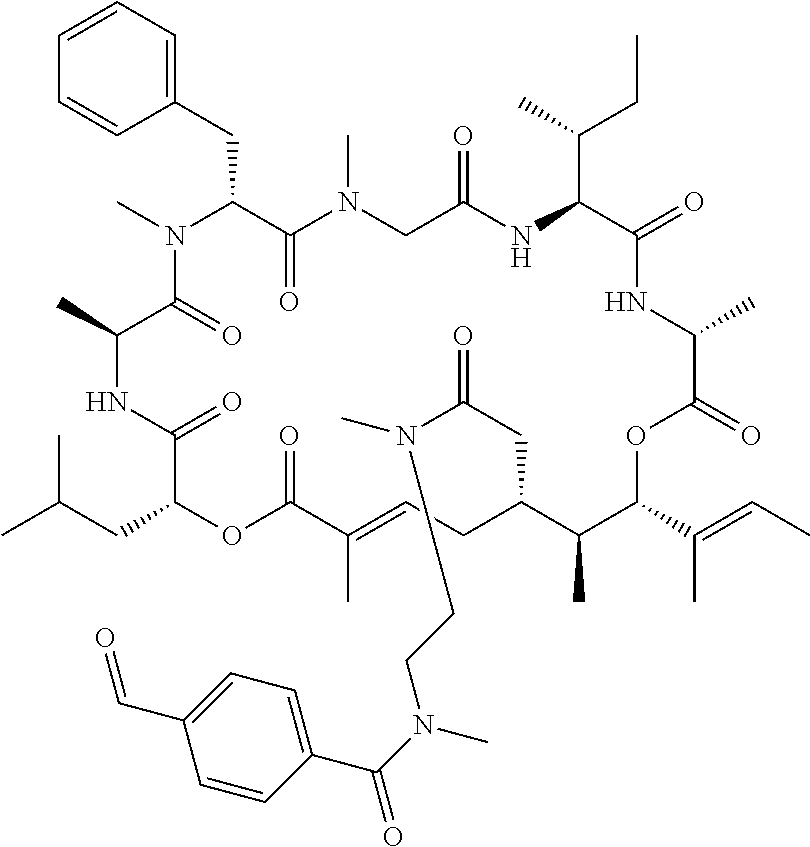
C1=CC=C(CC2C(=O)N(C)CC(=O)NC(C(C)CC)C(=O)NC(C)C(=O)OC(C(C)=CC)C(C)C(CC(N(C)CCN(C(C3=CC=C(C=O)C=C3)=O)C)=O)CC=C(C)C(=O)OC(CC(C)C)C(=O)NC(C)C(=O)N2C)C=C1
